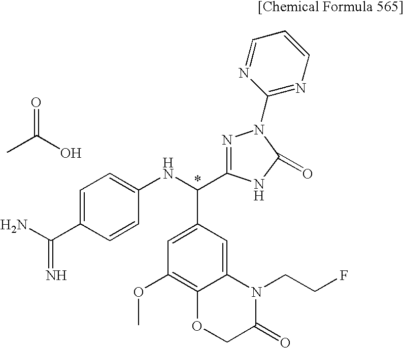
C(N)(=N)C1=CC=C(NC(C2=CC(OC)=C3C(=C2)N(CCF)C(=O)CO3)C2=NN(C3=NC=CC=N3)C(=O)N2)C=C1.CC(O)=O
